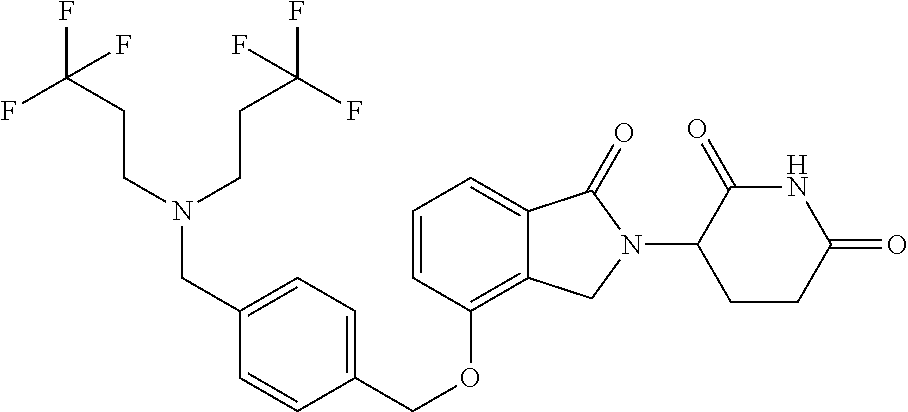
O(C1=C2C(=CC=C1)C(=O)N(C1C(=O)NC(=O)CC1)C2)CC1=CC=C(CN(CCC(F)(F)F)CCC(F)(F)F)C=C1
